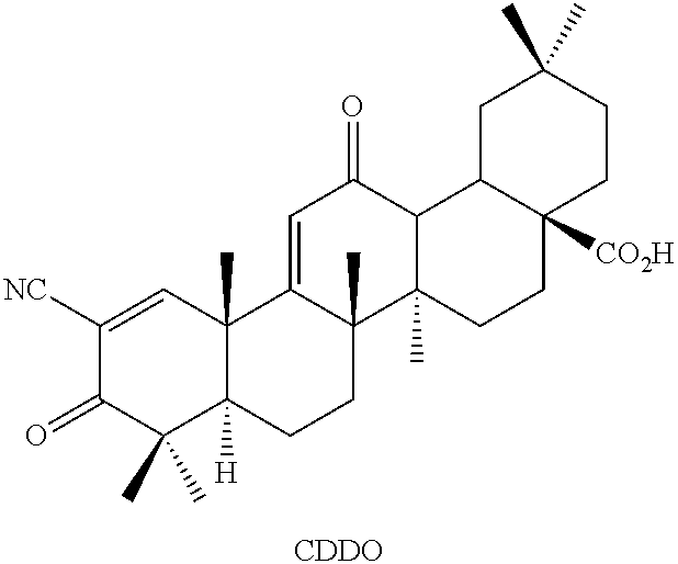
C1([NC])=CC2(C)C([H])(C(C)(C)C1=O)CCC1(C)C2=CC(=O)C2C1(C)CCC1([CO2H])C2CC(C)(C)CC1.[CDDO]
